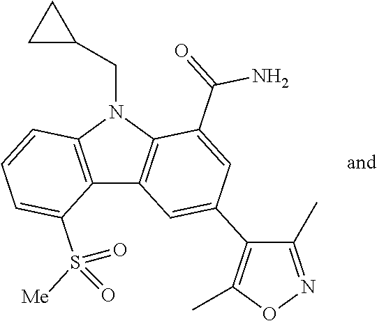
C12=C(N(CC3CC3)C3=C1C=C(C1=C(C)ON=C1C)C=C3C(=O)N)C=CC=C2S([Me])(=O)=O
